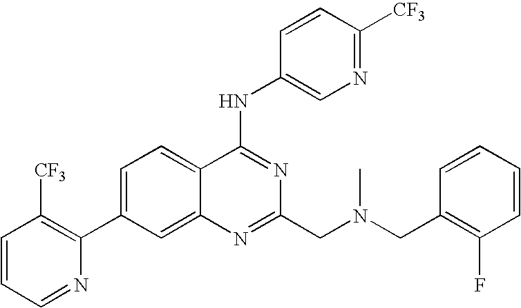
C1=CC=NC(C2=CC=C3C(=C2)N=C(CN(CC2=C(F)C=CC=C2)C)N=C3NC2=CN=C([CF3])C=C2)=C1[CF3]
